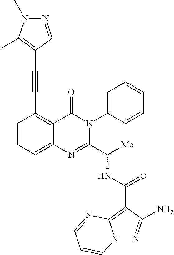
N12N=C(N)C(C(NC(C3=NC4=CC=CC(C#CC5=C(C)N(C)N=C5)=C4C(=O)N3C3=CC=CC=C3)[Me])=O)=C1N=CC=C2
